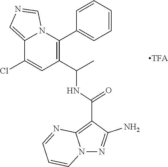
C1(C(C)NC(C2=C3N(N=C2N)C=CC=N3)=O)=C(C2=CC=CC=C2)N2C(=CN=C2)C(Cl)=C1
